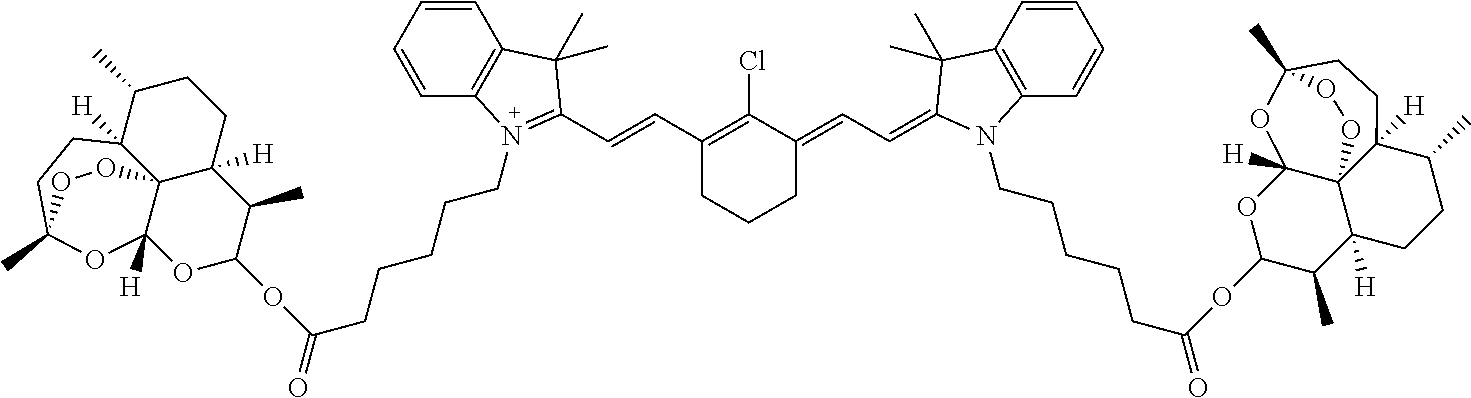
C1(C=CC2=N(CCCCCC(=O)OC3OC4([H])C56C([H])(C3C)CCC(C)C5([H])CCC(C)(O4)OO6)C3=C(C=CC=C3)C2(C)C)=C(Cl)C(=CC=C2C(C)(C)C3=C(C=CC=C3)N2CCCCCC(=O)OC2C(C)C3([H])C45C([H])(O2)OC(C)(CCC4([H])C(C)CC3)OO5)CCC1
